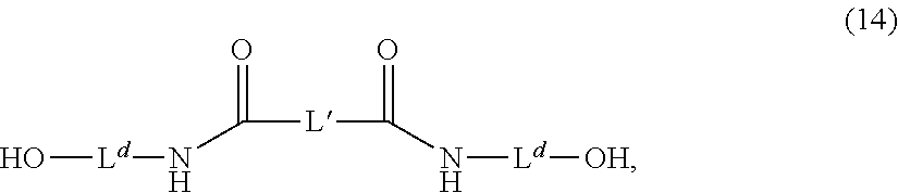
O[Ld]NC([L]C(=O)N[Ld][OH])=O
